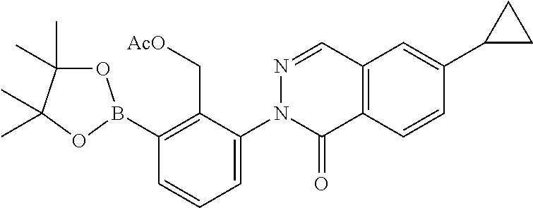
C1(B2OC(C)(C)C(C)(C)O2)=C(C[AcO])C(N2C(=O)C3=C(C=N2)C=C(C2CC2)C=C3)=CC=C1
